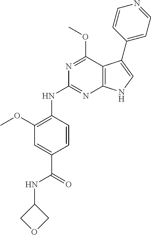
N1=C(OC)C2=C(N=C1NC1=C(OC)C=C(C(NC3COC3)=O)C=C1)NC=C2C1=CC=NC=C1
